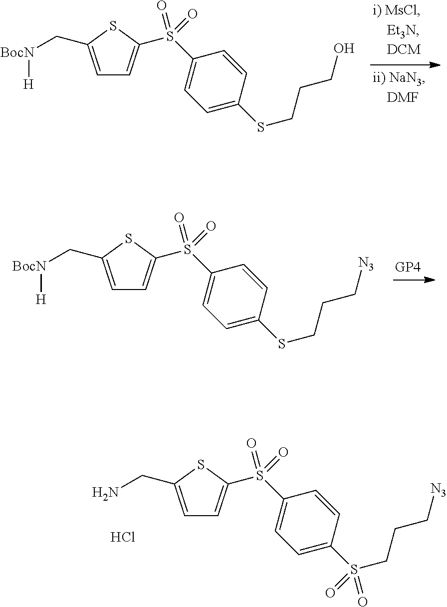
C1=C(C[BocN][H])SC(S(C2=CC=C(SCCC[N3])C=C2)(=O)=O)=C1.C1=C(CN)SC(S(C2=CC=C(S(CCC[N3])(=O)=O)C=C2)(=O)=O)=C1.Cl.C1=C(C[BocN][H])SC(S(C2=CC=C(SCCCO)C=C2)(=O)=O)=C1
